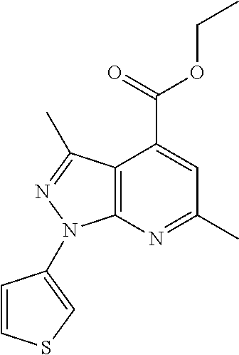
C12=C(N=C(C)C=C1C(=O)OCC)N(C1=CSC=C1)N=C2C
